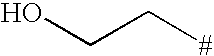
OCC[#]
